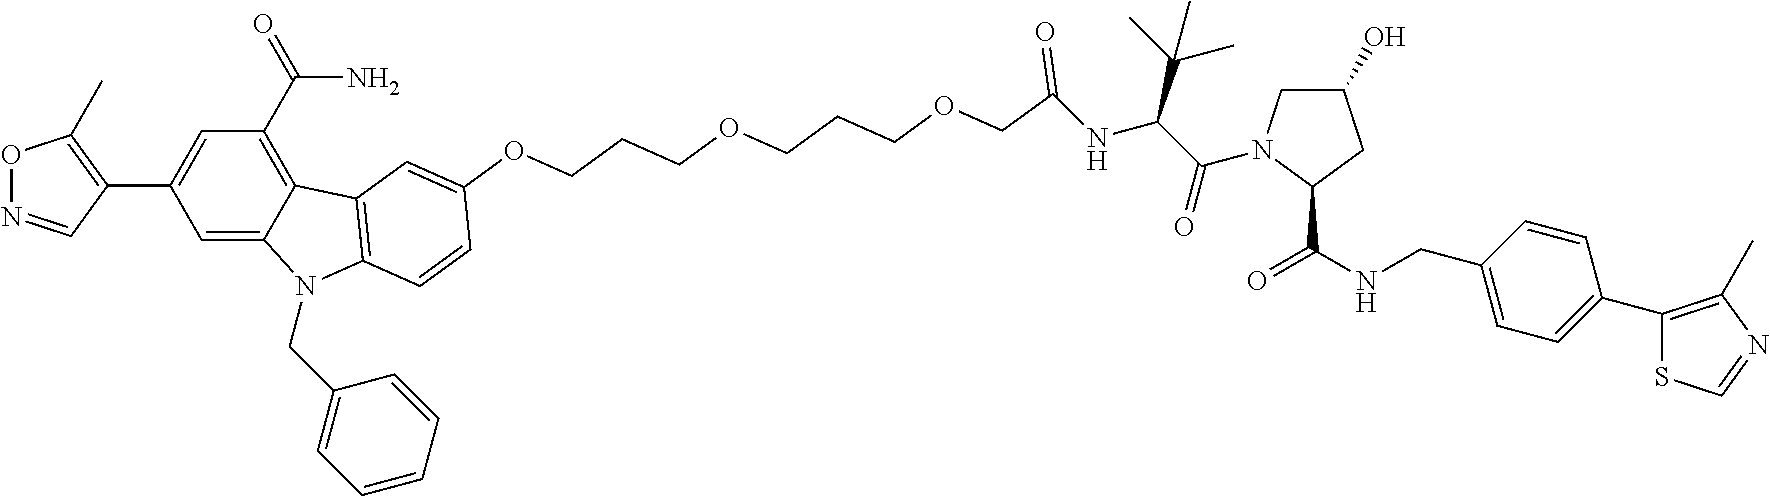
C1=C2C(=C(C(=O)N)C=C1C1=C(C)ON=C1)C1=C(N2CC2=CC=CC=C2)C=CC(OCCCOCCCOCC(NC(C(=O)N2CC(O)CC2C(NCC2=CC=C(C3=C(C)N=CS3)C=C2)=O)C(C)(C)C)=O)=C1
